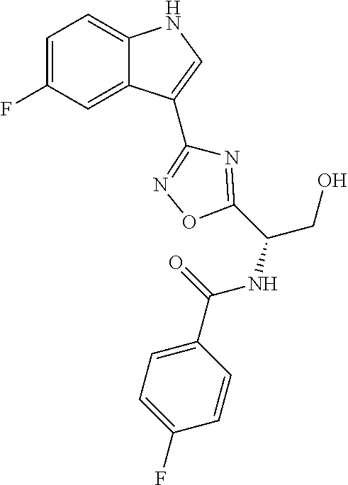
C1=C(F)C=C2C(=C1)NC=C2C1=NOC(C(NC(=O)C2=CC=C(F)C=C2)CO)=N1
